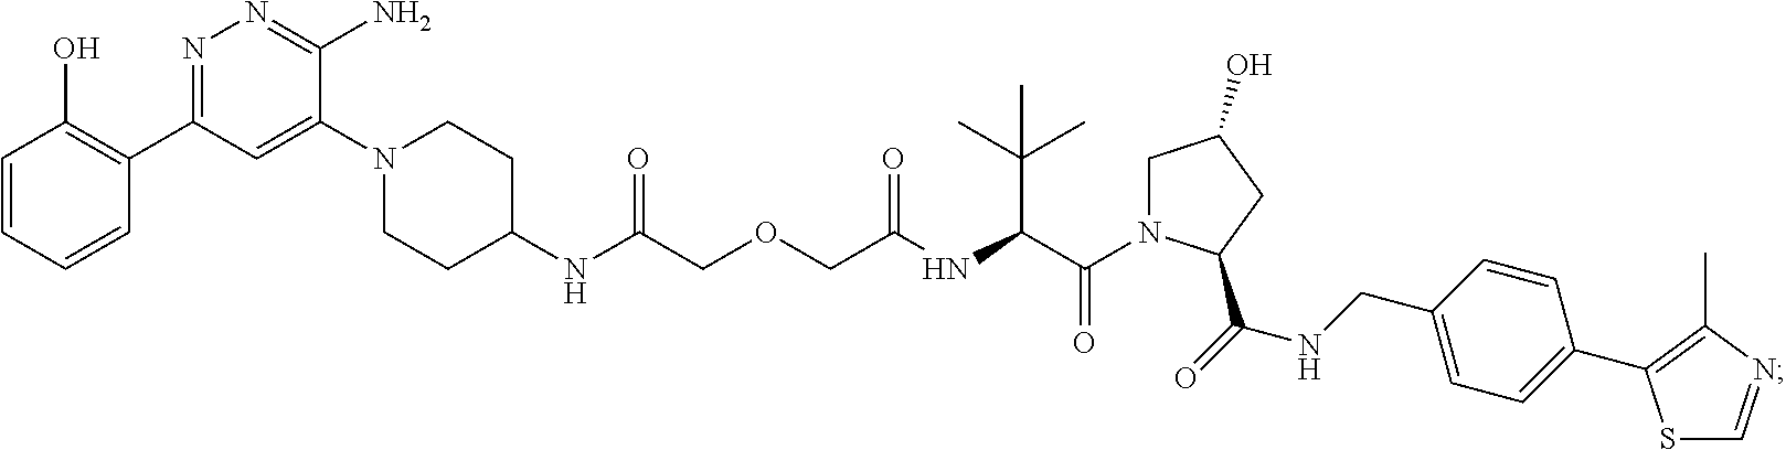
C1(NC(COCC(NC(C(N2CC(O)CC2C(=O)NCC2=CC=C(C3=C(C)N=CS3)C=C2)=O)C(C)(C)C)=O)=O)CCN(C2=CC(C3=C(O)C=CC=C3)=NN=C2N)CC1
